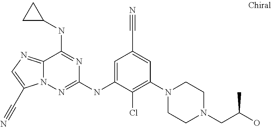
C12=NC=C(C#N)N1N=C(NC1=CC(C#N)=CC(N3CCN(CC(O)C)CC3)=C1Cl)N=C2NC1CC1
